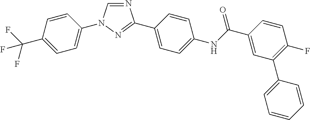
N1=CN(C2=CC=C(C(F)(F)F)C=C2)N=C1C1=CC=C(NC(C2=CC(C3=CC=CC=C3)=C(F)C=C2)=O)C=C1
